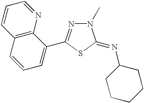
C1=CC2=C(C(C3=NN(C)C(=NC4CCCCC4)S3)=C1)N=CC=C2
